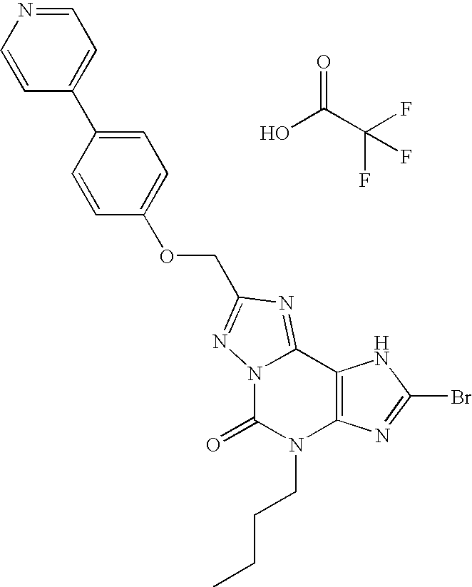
N12C(=NC(COC3=CC=C(C4=CC=NC=C4)C=C3)=N1)C1=C(N(CCCC)C2=O)N=C(Br)N1.OC(C(F)(F)F)=O
